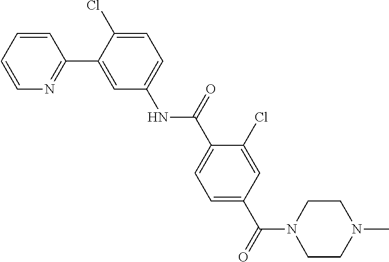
C1=CN=C(C2=CC(NC(C3=CC=C(C(N4CCN(C)CC4)=O)C=C3Cl)=O)=CC=C2Cl)C=C1
